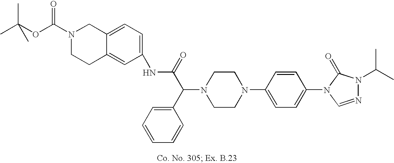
N1(C(C2=CC=CC=C2)C(=O)NC2=CC=C3C(=C2)CCN(C(OC(C)(C)C)=O)C3)CCN(C2=CC=C(N3C=NN(C(C)C)C3=O)C=C2)CC1
